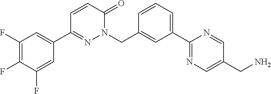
C1(F)=C(F)C(F)=CC(C2=NN(CC3=CC(C4=NC=C(CN)C=N4)=CC=C3)C(=O)C=C2)=C1
